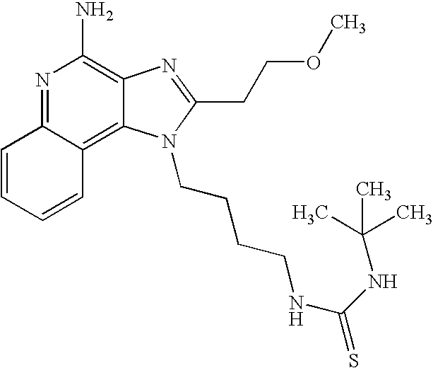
N1=C2C(=C3C(=C1N)N=C(CCOC)N3CCCCNC(NC(C)(C)C)=S)C=CC=C2
